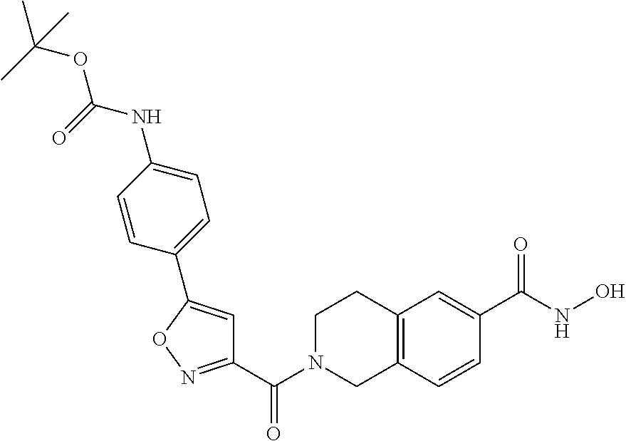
C1(C(N2CCC3=C(C2)C=CC(C(=O)NO)=C3)=O)=NOC(C2=CC=C(NC(=O)OC(C)(C)C)C=C2)=C1
